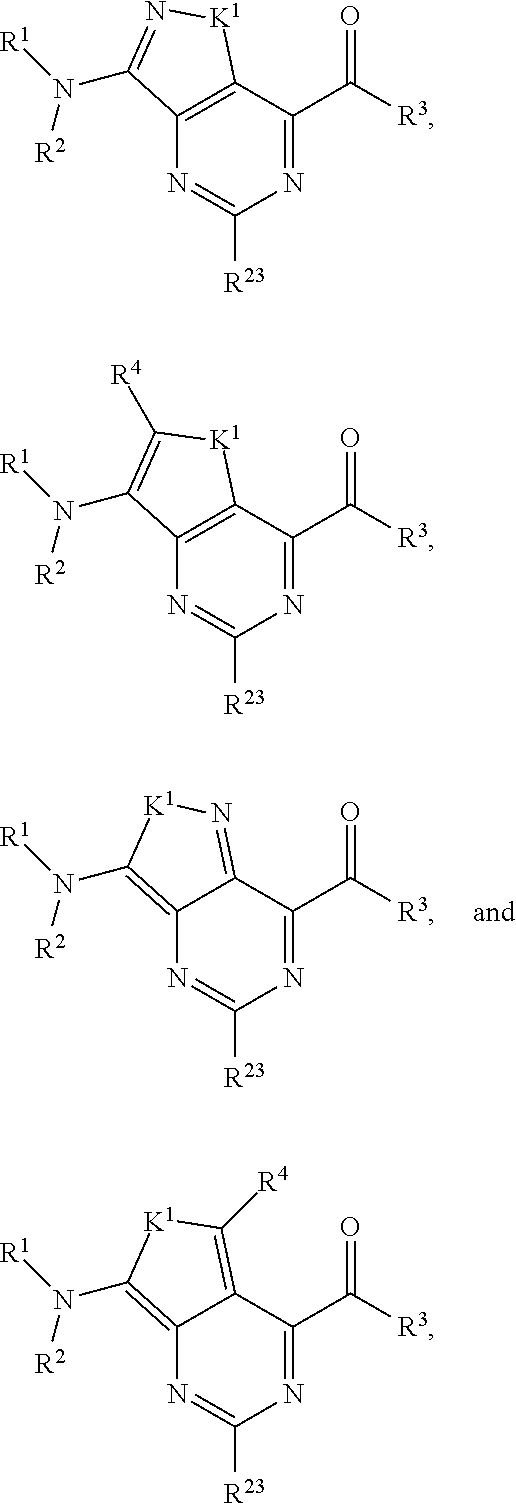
C12=C(C(C([R3])=O)=NC([R23])=N1)[K1]N=C2N([R1])[R2].C12=C(C(C([R3])=O)=NC([R23])=N1)[K1]C([R4])=C2N([R1])[R2].C12=C(N([R1])[R2])[K1]C([R4])=C1C(C([R3])=O)=NC([R23])=N2.C12=C(N([R1])[R2])[K1]N=C1C(C([R3])=O)=NC([R23])=N2
